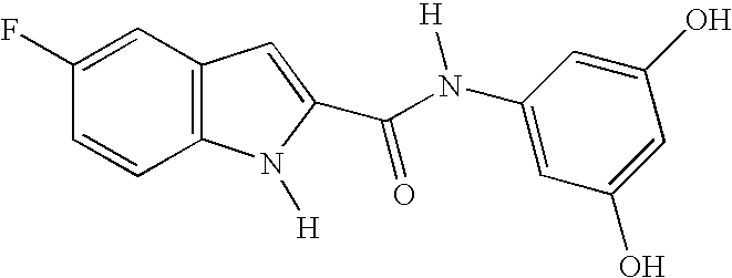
C12=C(C=CC(F)=C1)N([H])C(C(N(C1=CC(O)=CC(O)=C1)[H])=O)=C2
